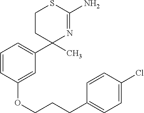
C1=CC(OCCCC2=CC=C(Cl)C=C2)=CC(C2(C)N=C(N)SCC2)=C1
